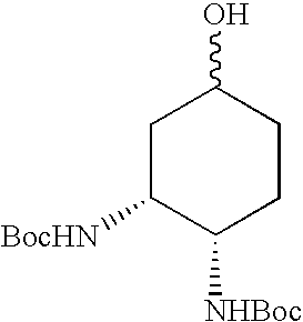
C1C([BocHN])C([NHBoc])CCC1O
